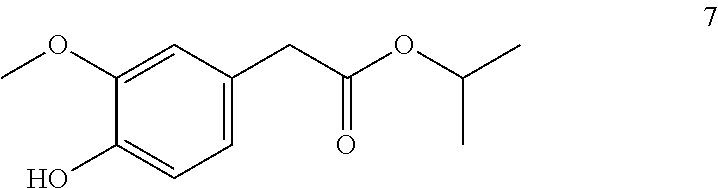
C1=C(O)C(OC)=CC(CC(OC(C)C)=O)=C1
